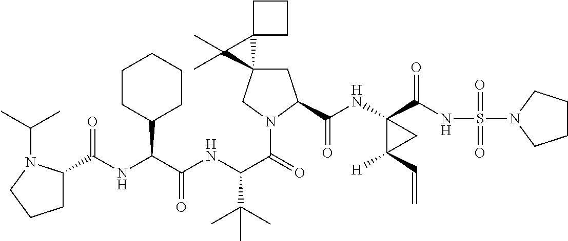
C(C(NC(C(=O)N1CC2(CC1C(NC1(C(=O)NS(=O)(=O)N3CCCC3)C([H])(C=C)C1)=O)C1(C2(C)C)CCC1)C(C)(C)C)=O)(C1CCCCC1)NC(=O)C1CCCN1C(C)C
